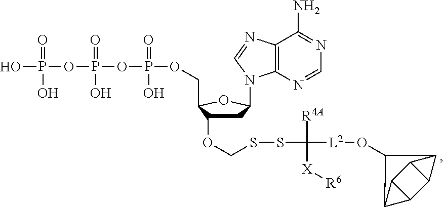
OP(OP(OP(OCC1C(OCSSC([L2]OC2C3C4C5C(C43)C52)([R4A])[X][R6])CC(N2C3=C(C(N)=NC=N3)N=C2)O1)(=O)O)(=O)O)(=O)O
